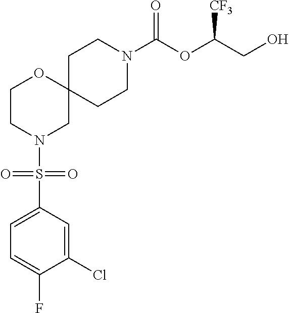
C1CN(C(OC(CO)[CF3])=O)CCC12OCCN(S(C1=CC=C(F)C(Cl)=C1)(=O)=O)C2
